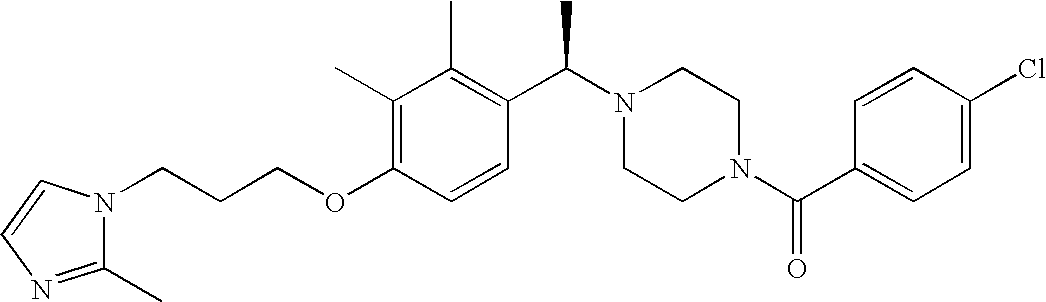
C(OC1=C(C)C(C)=C(C(N2CCN(C(C3=CC=C(Cl)C=C3)=O)CC2)C)C=C1)CCN1C(C)=NC=C1
